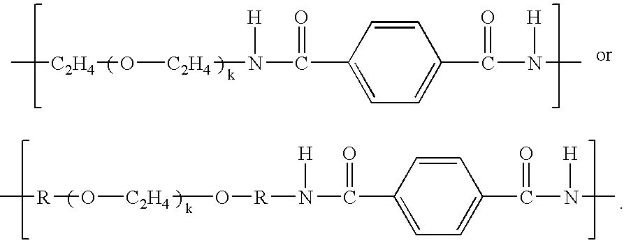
O([C2H4]O[R]N(C(C1=CC=C(C(N(C)[H])=O)C=C1)=O)[H])[R]C.C[C2H4]O[C2H4]N(C(C1=CC=C(C(N(C)[H])=O)C=C1)=O)[H]
